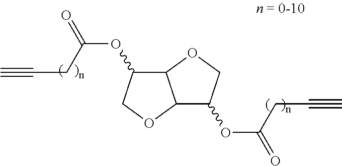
C12C(OC(=O)CC#C)COC1C(OC(=O)CC#C)CO2
